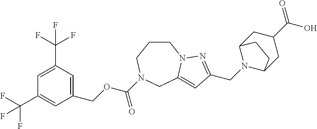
C1CCN(C(OCC2=CC(C(F)(F)F)=CC(C(F)(F)F)=C2)=O)CC2=CC(CN3C4CC(C(O)=O)CC3CC4)=NN12
